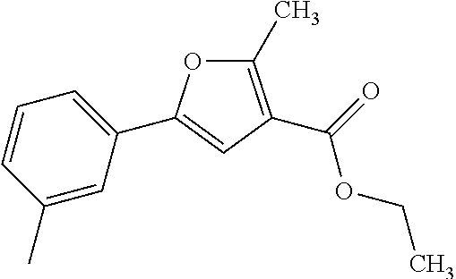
C1(C)=C(C(=O)OCC)C=C(C2=CC=CC(C)=C2)O1
